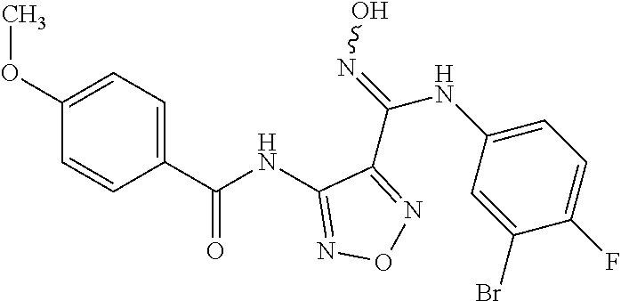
C1(NC(C2=CC=C(OC)C=C2)=O)=NON=C1C(=NO)NC1=CC=C(F)C(Br)=C1
